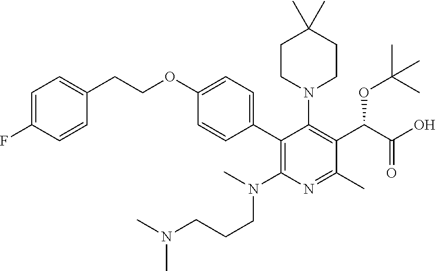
C1(C2=CC=C(OCCC3=CC=C(F)C=C3)C=C2)=C(N(CCCN(C)C)C)N=C(C)C(C(C(O)=O)OC(C)(C)C)=C1N1CCC(C)(C)CC1
